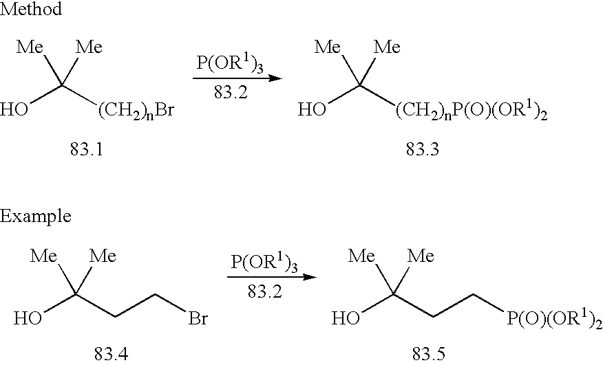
OC(CCBr)([Me])[Me].OC(CC[P(O)(OR1)2])([Me])[Me].OC([(CH2)nBr])([Me])[Me].OC([(CH2)nP(O)(OR1)2])([Me])[Me]
